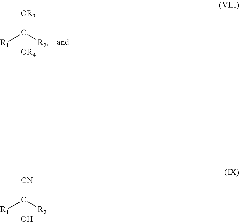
C([R2])([R1])([OR4])[OR3].C([R2])([R1])(O)[CN]
